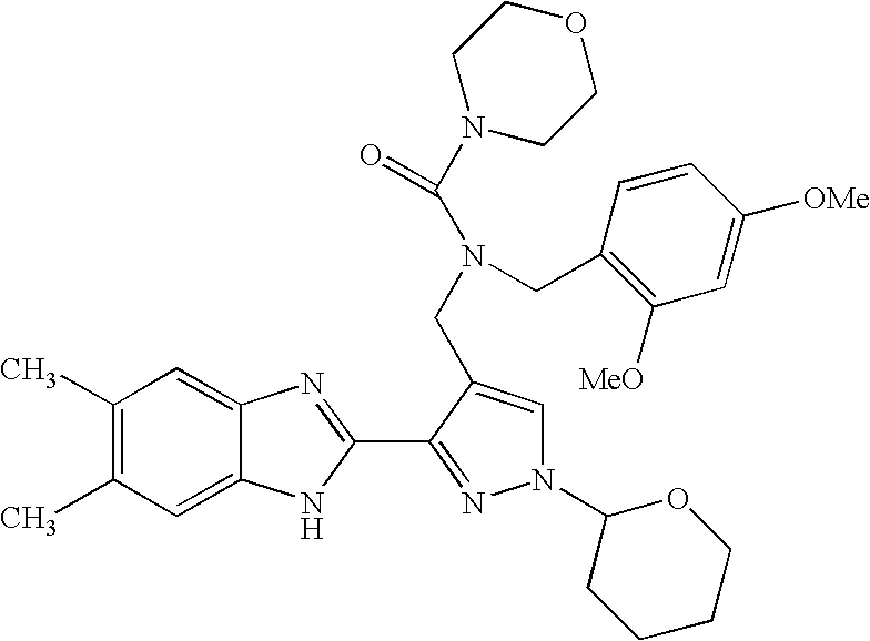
C1(C)=C(C)C=C2C(=C1)N=C(C1=NN(C3CCCCO3)C=C1CN(CC1=C([MeO])C=C([OMe])C=C1)C(N1CCOCC1)=O)N2
